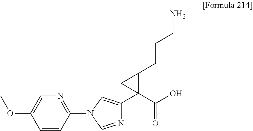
C1(N2C=NC(C3(C(=O)O)C(CCCN)C3)=C2)=NC=C(OC)C=C1
